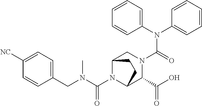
C1(N(C2=CC=CC=C2)C(=O)N2CC3N(C(N(C)CC4=CC=C([NC])C=C4)=O)C(C2C(O)=O)CC3)=CC=CC=C1
